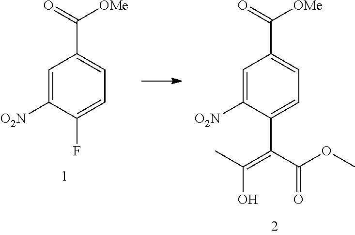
C1=C([O2N])C(F)=CC=C1C(=O)[OMe].C1=C([O2N])C(C(C(OC)=O)=C(C)O)=CC=C1C(=O)[OMe]
